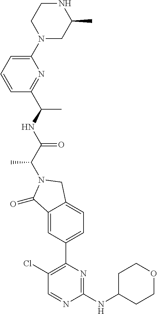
C1(=O)C2=CC(C3=C(Cl)C=NC(NC4CCOCC4)=N3)=CC=C2CN1C(C(NC(C1=NC(N2CC(C)NCC2)=CC=C1)C)=O)C
